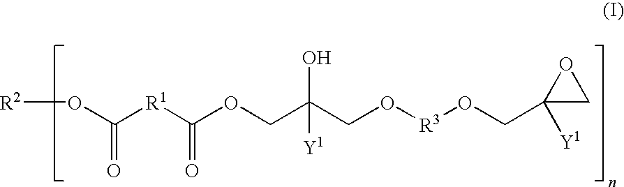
[R2]OC([R1]C(OCC(CO[R3]OCC1([Y1])CO1)([Y1])O)=O)=O
